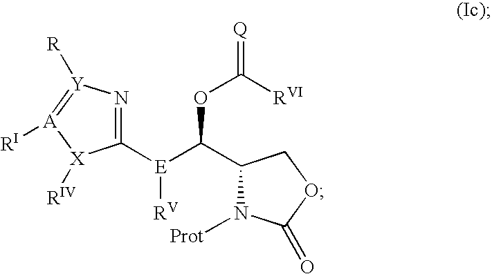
N1=C([E]([RV])C(OC([RVI])=[Q])C2N([Prot])C(=O)OC2)[X]([RIV])[A]([RI])=[Y]1[R]
